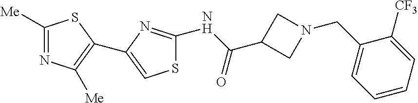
S1C(NC(=O)C2CN(CC3=CC=CC=C3[CF3])C2)=NC(C2=C([Me])N=C([Me])S2)=C1
